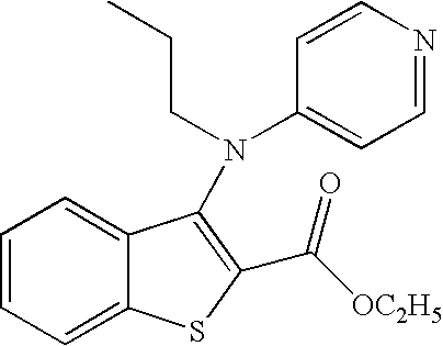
C1=CC=C2C(=C1)SC(C([OC2H5])=O)=C2N(C1=CC=NC=C1)CCC
